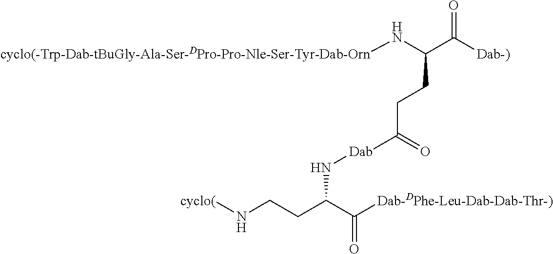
C(C([Dab-)])=O)(CCC(=O)[Dab]NC(CCN[cyclo(])C([Dab-DPhe-Leu-Dab-Dab-Thr-)])=O)N[cyclo(-Trp-Dab-tBuGly-Ala-Ser-DPro-Pro-Nle-Ser-Tyr-Dab-Orn]
